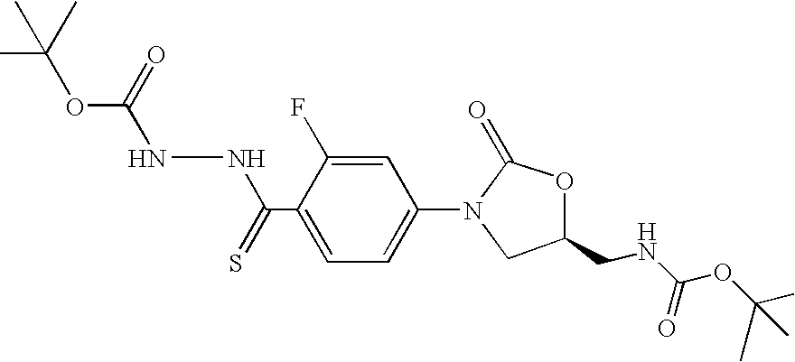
C(C1=CC=C(N2CC(CNC(OC(C)(C)C)=O)OC2=O)C=C1F)(NNC(OC(C)(C)C)=O)=S
